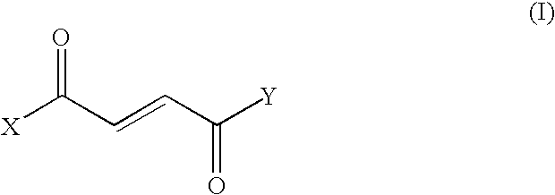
[X]C(C=CC([Y])=O)=O
